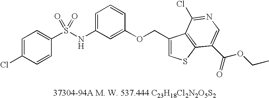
C1=C(Cl)C=CC(S(=O)(=O)NC2=CC=CC(OCC3=CSC4=C3C(Cl)=NC=C4C(=O)OCC)=C2)=C1
